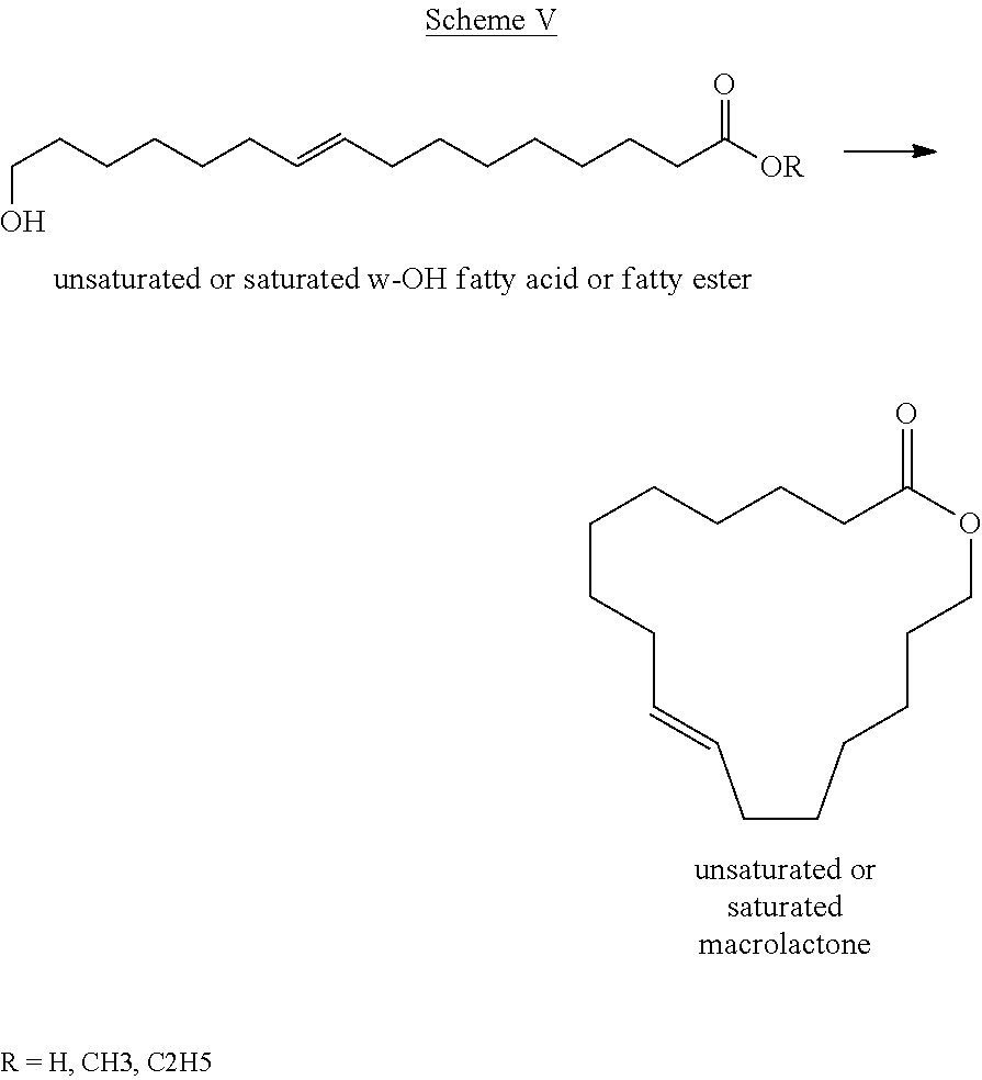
OCCCCCCC=CCCCCCCCC([OR])=O.C1CCC=CCCCCCCOC(=O)CCCC1
